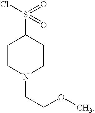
S(C1CCN(CCOC)CC1)(Cl)(=O)=O
